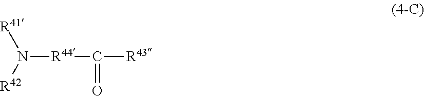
N([R44]C([R43])=O)([R42])[R41]
